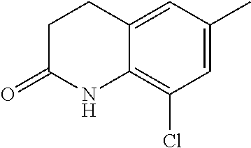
C1C(=O)NC2=C(Cl)C=C(C)C=C2C1
